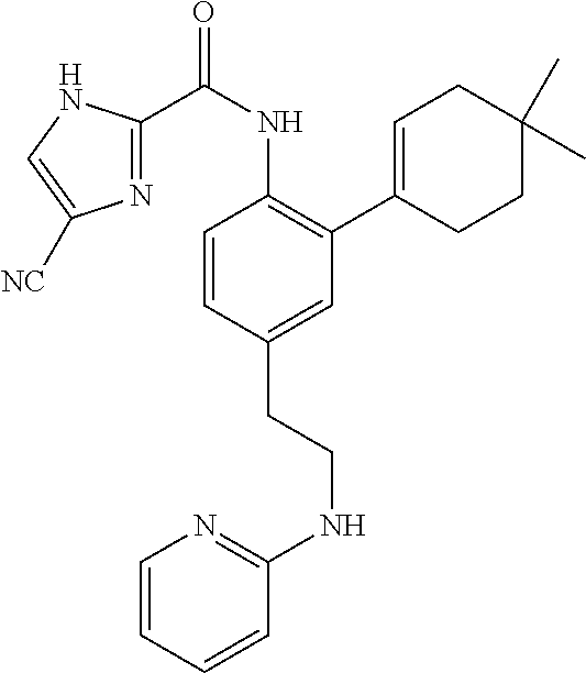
C1=CC(CCNC2=NC=CC=C2)=CC(C2=CCC(C)(C)CC2)=C1NC(C1=NC([NC])=CN1)=O
